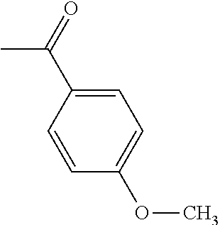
C1(C(=O)C)=CC=C(OC)C=C1
